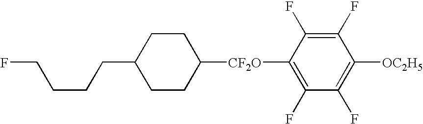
C1CC([CF2O]C2=C(F)C(F)=C([OC2H5])C(F)=C2F)CCC1CCCCF
